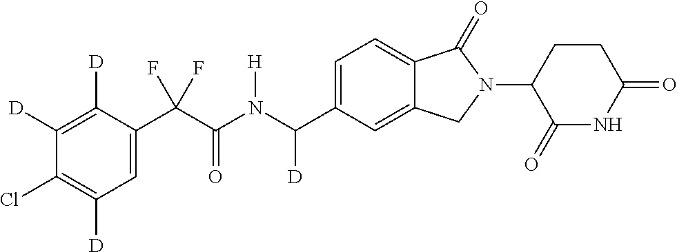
C1([D])=C([D])C(C(C(N(C(C2=CC=C3C(=C2)CN(C2C(=O)NC(=O)CC2)C3=O)[D])[H])=O)(F)F)=CC([D])=C1Cl
